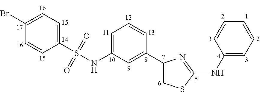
C1=C(NS(C2=CC=C(Br)C=C2)(=O)=O)C=C(C2=CSC(NC3=CC=CC=C3)=N2)C=C1
